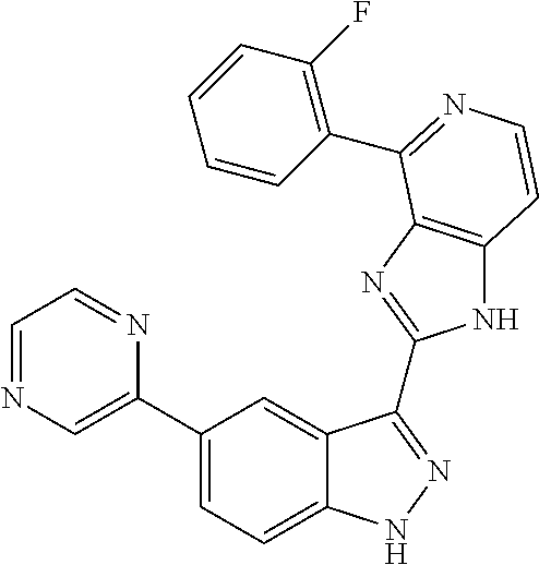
C1(C2=CN=CC=N2)=CC=C2C(=C1)C(C1=NC3=C(N1)C=CN=C3C1=C(F)C=CC=C1)=NN2
